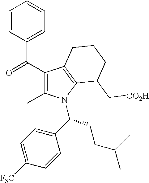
C1(C(=O)C2=CC=CC=C2)=C(C)N(C(C2=CC=C([F3C])C=C2)CCC(C)C)C2=C1CCCC2C[CO2H]
